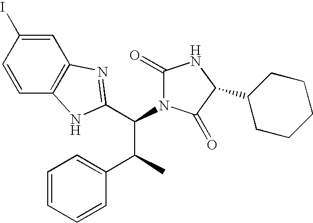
C1=C(I)C=CC2=C1N=C(C(C(C1=CC=CC=C1)C)N1C(=O)NC(C3CCCCC3)C1=O)N2
